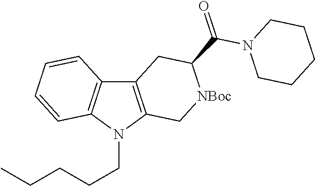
C12=C(N(CCCCC)C3=C1C=CC=C3)C[NBoc]C(C(=O)N1CCCCC1)C2
